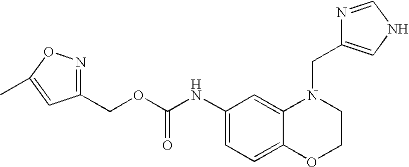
C1(NC(OCC2=NOC(C)=C2)=O)=CC=C2C(=C1)N(CC1=CNC=N1)CCO2
